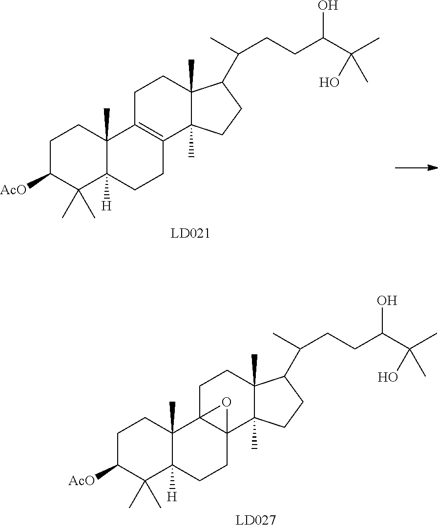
C1C([AcO])C(C)(C)C2([H])C(C)(C1)C1=C(CC2)C2(C)C(C)(CC1)C(C(CCC(C(C)(C)O)O)C)CC2.C1C([AcO])C(C)(C)C2([H])C(C)(C1)C13C(CC2)(C2(C)C(C)(CC1)C(C(CCC(C(C)(C)O)O)C)CC2)O3
